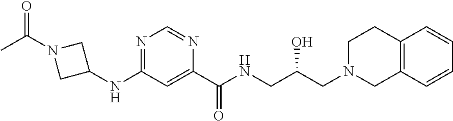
N1=C(NC2CN(C(=O)C)C2)C=C(C(NCC(O)CN2CCC3=C(C2)C=CC=C3)=O)N=C1
